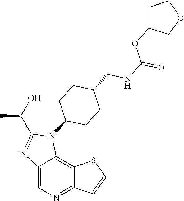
C12=CN=C3C(=C1N(C1CCC(CNC(=O)OC4CCOC4)CC1)C(C(O)C)=N2)SC=C3
